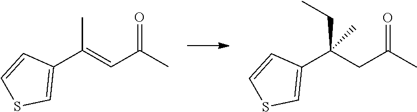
C1(C(=CC(C)=O)C)=CSC=C1.C1(C(CC(C)=O)(CC)C)=CSC=C1
